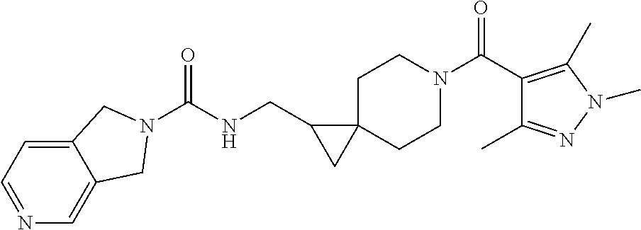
C1=NC=C2C(=C1)CN(C(NCC1CC13CCN(C(C1=C(C)N(C)N=C1C)=O)CC3)=O)C2
